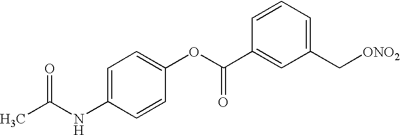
CC(NC1=CC=C(OC(C2=CC(C[ONO2])=CC=C2)=O)C=C1)=O
